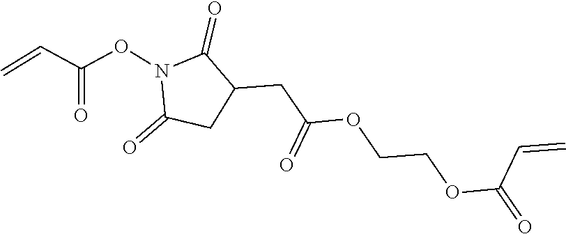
C1(CC(=O)OCCOC(=O)C=C)CC(=O)N(OC(=O)C=C)C1=O
